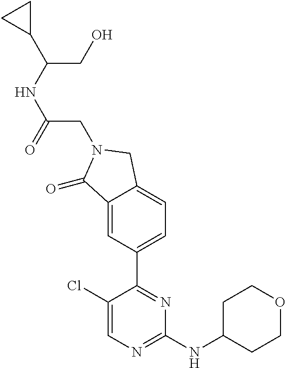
C1(Cl)=CN=C(NC2CCOCC2)N=C1C1=CC=C2C(=C1)C(=O)N(CC(NC(CO)C1CC1)=O)C2
